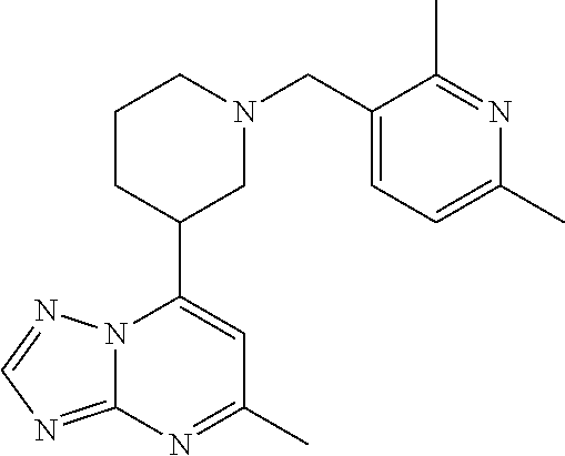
N12C(=NC=N1)N=C(C)C=C2C1CN(CC2=CC=C(C)N=C2C)CCC1
